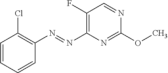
O(C1=NC(N=NC2=C(Cl)C=CC=C2)=C(F)C=N1)C
